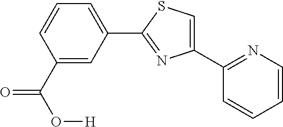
C1(C(=O)O[H])=CC(C2=NC(C3=NC=CC=C3)=CS2)=CC=C1
